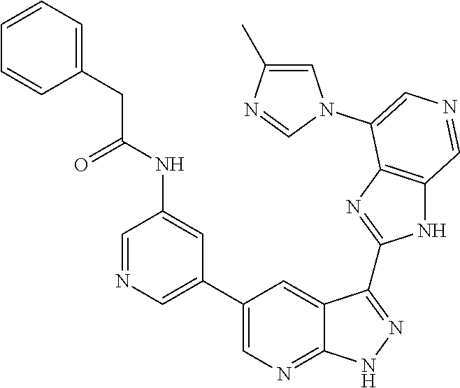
C1=NC=C(C2=CN=C3C(=C2)C(C2=NC4=C(N2)C=NC=C4N2C=C(C)N=C2)=NN3)C=C1NC(CC1=CC=CC=C1)=O
